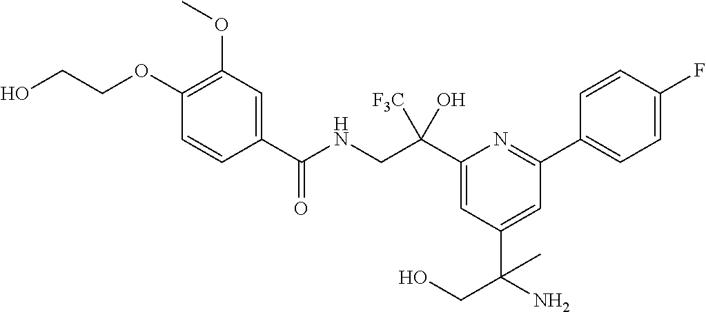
C1(C(NCC(C2=CC(C(CO)(N)C)=CC(C3=CC=C(F)C=C3)=N2)([F3C])O)=O)=CC(OC)=C(OCCO)C=C1
